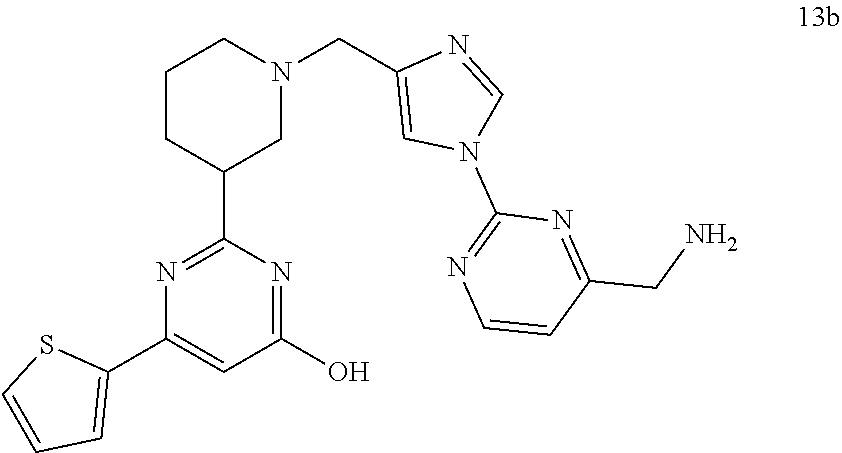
S1C=CC=C1C1=CC(O)=NC(C2CCCN(CC3=CN(C4=NC=CC(CN)=N4)C=N3)C2)=N1
